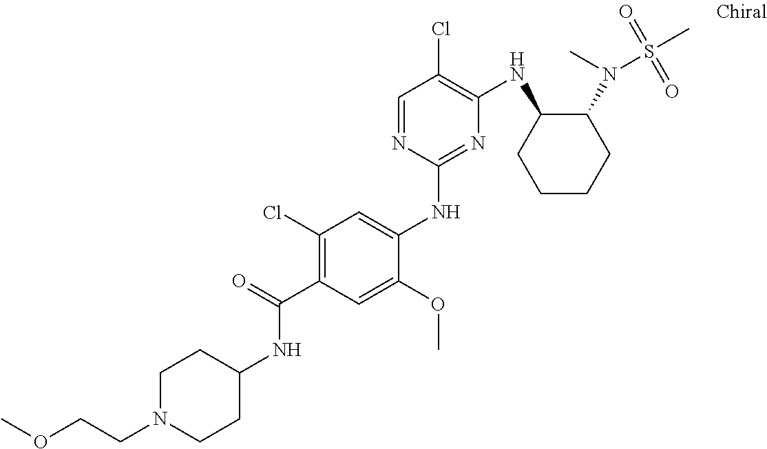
C1(NC2=CC(Cl)=C(C(=O)NC3CCN(CCOC)CC3)C=C2OC)=NC(NC2CCCCC2N(S(=O)(C)=O)C)=C(Cl)C=N1
